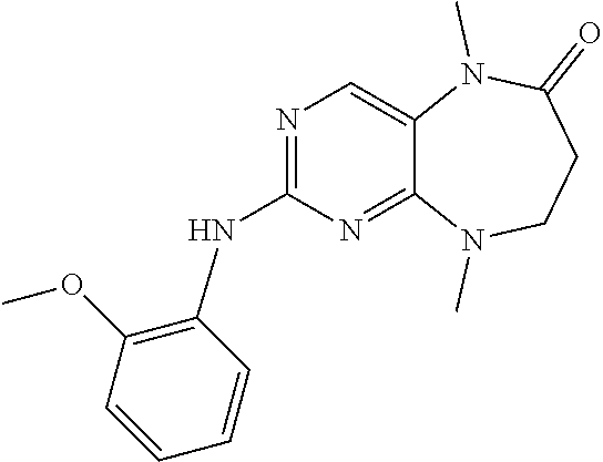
C1=CC=CC(OC)=C1NC1=NC=C2C(=N1)N(C)CCC(=O)N2C
